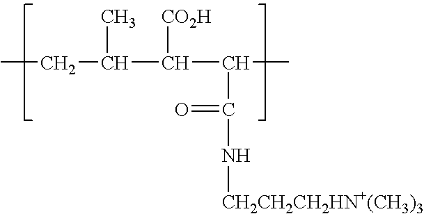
CCC(C)C([CO2H])C(C)C(=O)N[CH2CH2CH2HN+(CH3)3]
